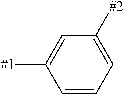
C1=CC=C([#2])C=C1[#1]
